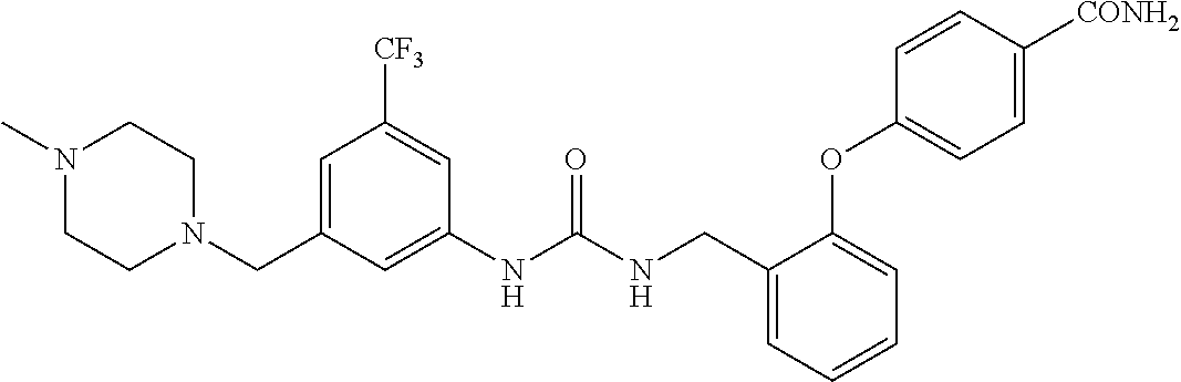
C1=C(CN2CCN(C)CC2)C=C(NC(NCC2=CC=CC=C2OC2=CC=C([CONH2])C=C2)=O)C=C1[CF3]
